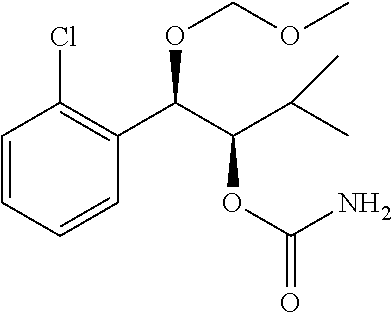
C1=CC=CC(C(C(C(C)C)OC(=O)N)OCOC)=C1Cl
